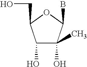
C1(O)C(O)(C)C(B)OC1CO
